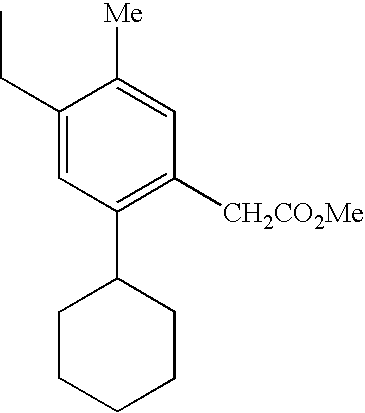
C1(CC)=CC(C2CCCCC2)=C([CH2CO2Me])C=C1[Me]
